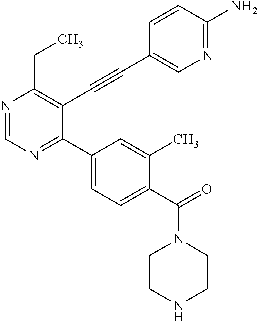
N1=CN=C(C2=CC=C(C(=O)N3CCNCC3)C(C)=C2)C(C#CC2=CN=C(N)C=C2)=C1CC
